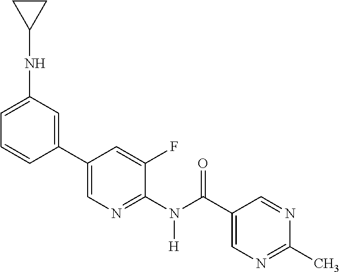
C1(C2=CN=C(N(C(C3=CN=C(C)N=C3)=O)[H])C(F)=C2)=CC(NC2CC2)=CC=C1
